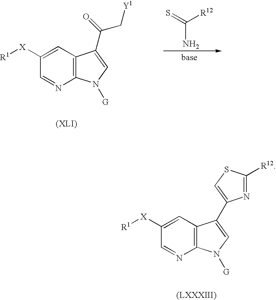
C12=C(C=C([X][R1])C=N1)C(C(=O)C[Y1])=CN2[G].S=C([R12])N.C12=C(C=C([X][R1])C=N1)C(C1=CSC([R12])=N1)=CN2[G]
